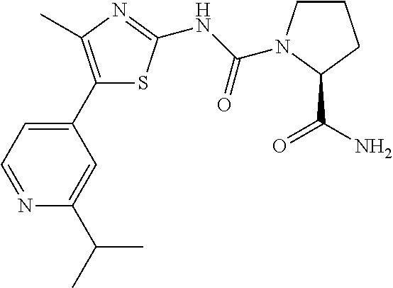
C1(C2=CC=NC(C(C)C)=C2)=C(C)N=C(NC(=O)N2CCCC2C(=O)N)S1
